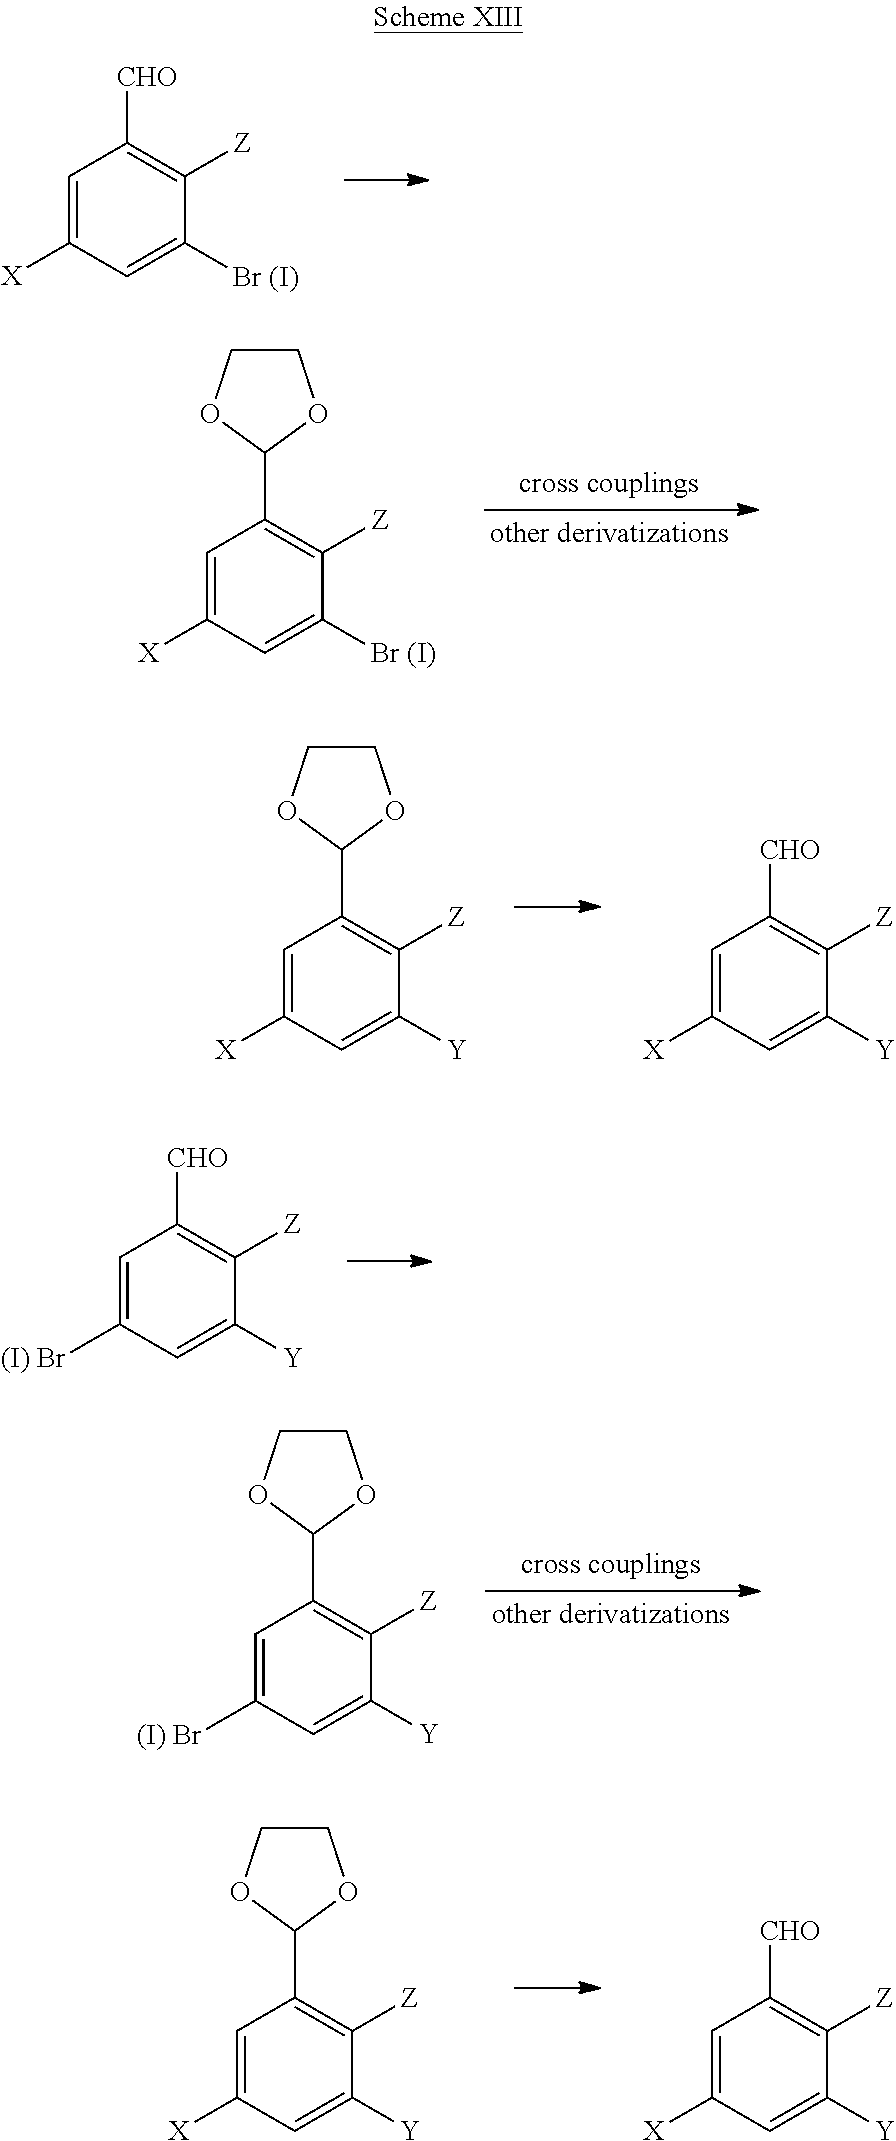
C1=C([X])C=C([Br (I)])C([Z])=C1[CHO].C1=C([X])C=C([Br (I)])C([Z])=C1C1OCCO1.C1=C([X])C=C([Y])C([Z])=C1C1OCCO1.C1=C([X])C=C([Y])C([Z])=C1[CHO].C1=C([(I) Br])C=C([Y])C([Z])=C1[CHO].C1=C([(I) Br])C=C([Y])C([Z])=C1C1OCCO1.C1=C([X])C=C([Y])C([Z])=C1C1OCCO1.C1=C([X])C=C([Y])C([Z])=C1[CHO]
